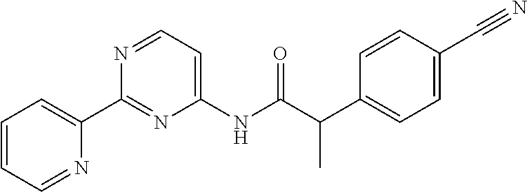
C1=CC=NC(C2=NC(NC(C(C3=CC=C(C#N)C=C3)C)=O)=CC=N2)=C1
